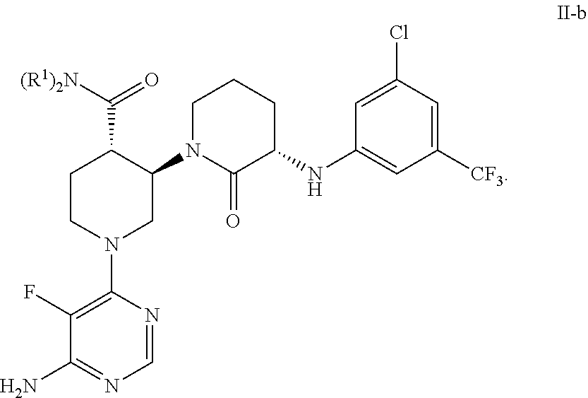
C1(F)=C(N2CC(N3C(=O)C(NC4=CC([CF3])=CC(Cl)=C4)CCC3)C(C([(R1)2N])=O)CC2)N=CN=C1N
